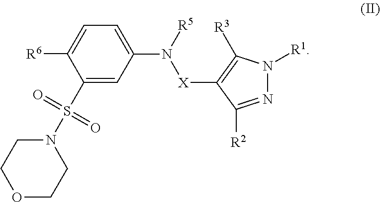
C1=C(N([R5])[X]C2=C([R3])N([R1])N=C2[R2])C=C(S(N2CCOCC2)(=O)=O)C([R6])=C1
